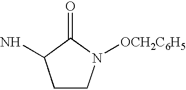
C1CN([OCH2C6H5])C(=O)C1N
